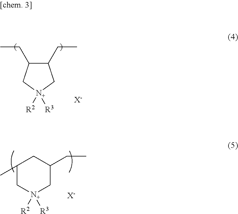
C1(CC)C(CC)C[N+]([R3])([R2])C1.[X-].C1(C)C[N+]([R3])([R2])CC(CC)C1.[X-]
